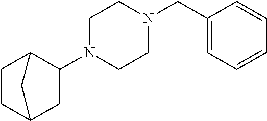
C1N(C2C3CCC(C2)C3)CCN(CC2=CC=CC=C2)C1
